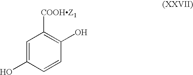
C1=C(O)C=CC(O)=C1[COOHZ1]
